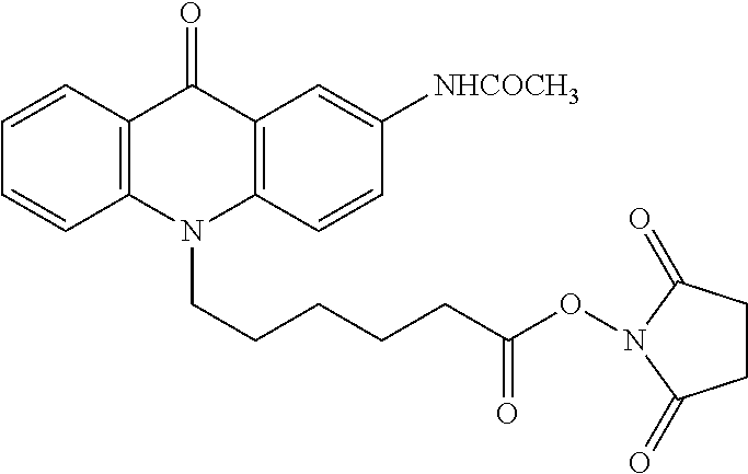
C12=C(N(CCCCCC(ON3C(=O)CCC3=O)=O)C3=C(C1=O)C=CC=C3)C=CC([NHCOCH3])=C2
